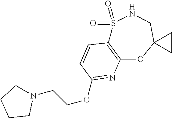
C12=C(OC3(CNS1(=O)=O)CC3)N=C(OCCN1CCCC1)C=C2
